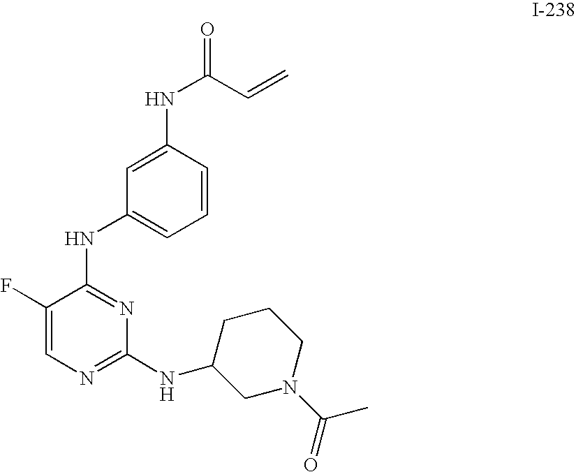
C1=CC(NC(C=C)=O)=CC(NC2=NC(NC3CN(C(C)=O)CCC3)=NC=C2F)=C1
